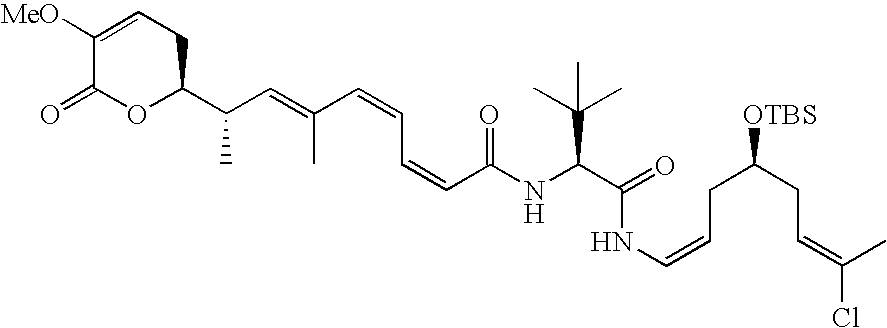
N(C(C(C)(C)C)C(NC=CCC(CC=C(Cl)C)[OTBS])=O)C(C=CC=CC(=CC(C1CC=C([MeO])C(=O)O1)C)C)=O
